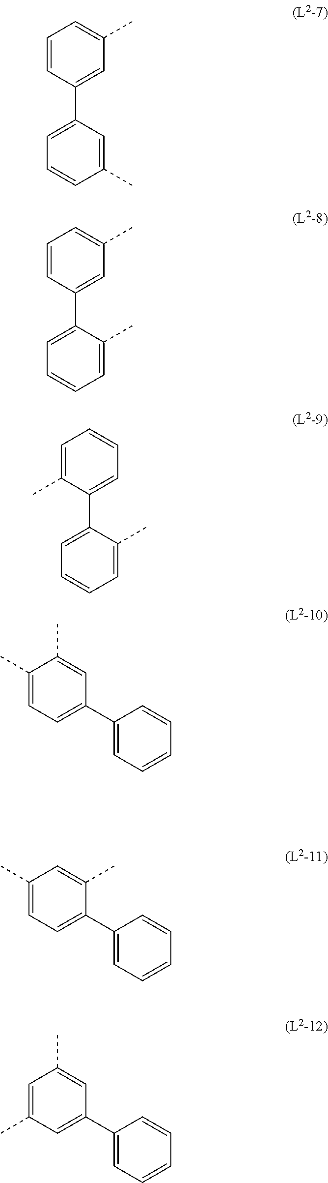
C1=C(C)C(C2=CC=CC=C2C)=CC=C1.C1=CC(C2=CC=CC(C)=C2)=CC(C)=C1.C1=CC(C2=CC=CC=C2C)=CC(C)=C1.C1(C)=CC=C(C2=CC=CC=C2)C=C1C.C1(C)=CC=C(C2=CC=CC=C2)C(C)=C1.C1=C(C)C=C(C2=CC=CC=C2)C=C1C
